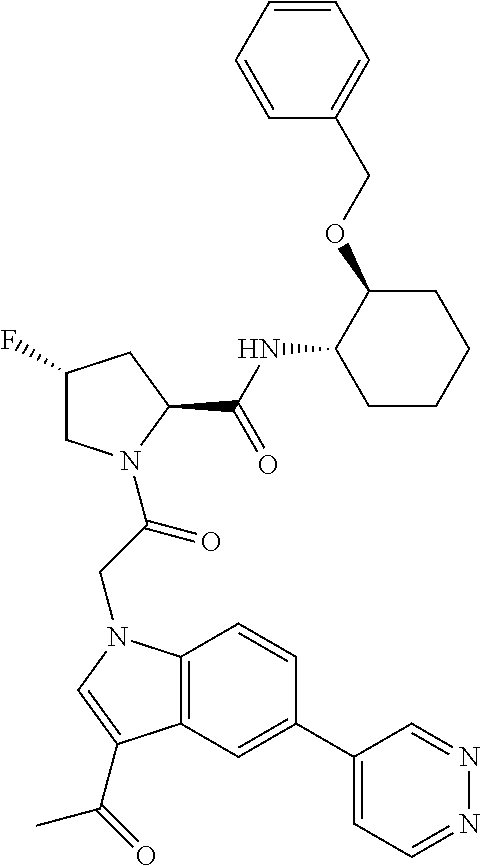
C12=C(C=C(C3=CC=NN=C3)C=C1)C(C(=O)C)=CN2CC(N1CC(F)CC1C(NC1CCCCC1OCC1=CC=CC=C1)=O)=O
